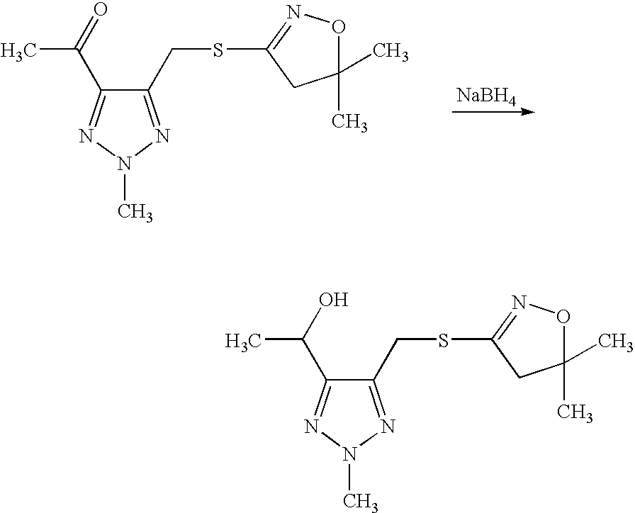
[NaBH4].C1(CSC2=NOC(C)(C)C2)=NN(C)N=C1C(=O)C.C1(CSC2=NOC(C)(C)C2)=NN(C)N=C1C(O)C
